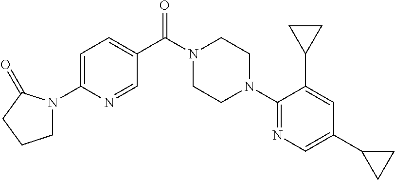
C1N(C2=CC=C(C(N3CCN(C4=NC=C(C5CC5)C=C4C4CC4)CC3)=O)C=N2)C(=O)CC1
